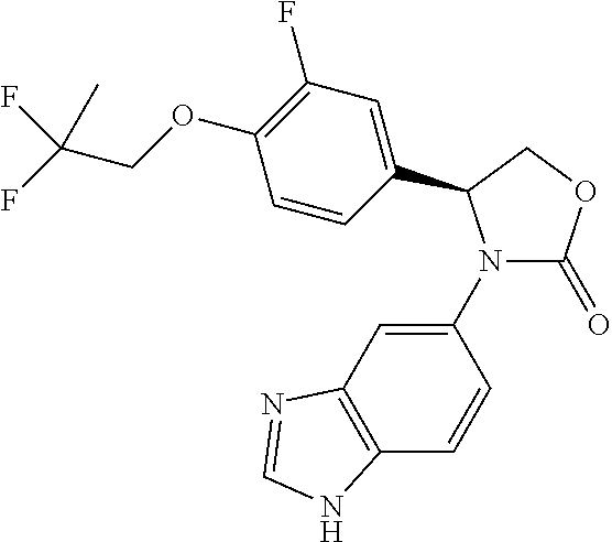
C1(N2C(=O)OCC2C2=CC(F)=C(OCC(F)(F)C)C=C2)=CC2=C(C=C1)NC=N2
